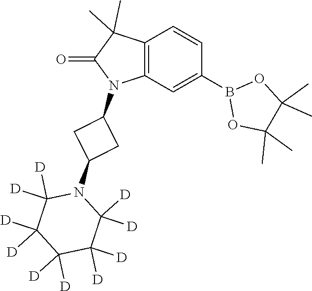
C12=C(C=C(B3OC(C)(C)C(C)(C)O3)C=C1)N(C1CC(N3C([D])([D])C([D])([D])C([D])([D])C([D])([D])C3([D])[D])C1)C(=O)C2(C)C
